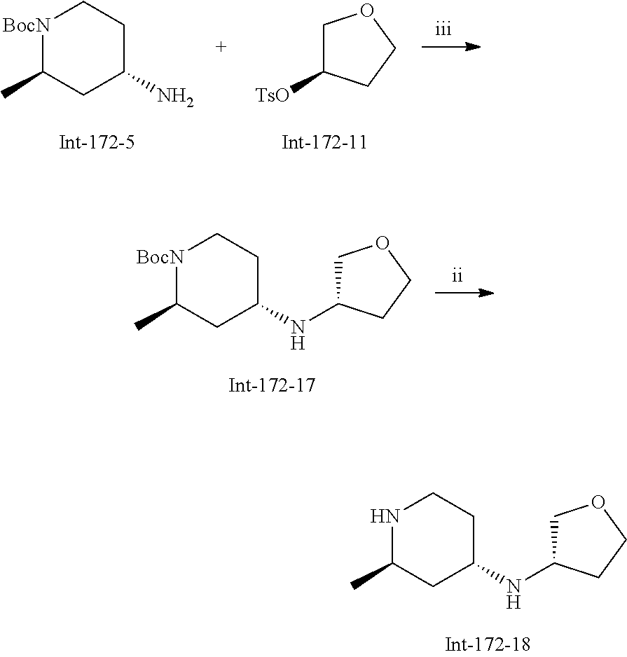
[BocN]1C(C)CC(N)CC1.C1C([TsO])CCO1.[BocN]1C(C)CC(NC2COCC2)CC1.N1C(C)CC(NC2COCC2)CC1
